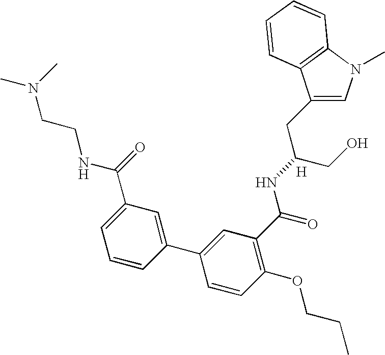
C1=C(CC(CO)NC(C2=C(OCCC)C=CC(C3=CC(C(=O)NCCN(C)C)=CC=C3)=C2)=O)C2=C(N1C)C=CC=C2.[H]
